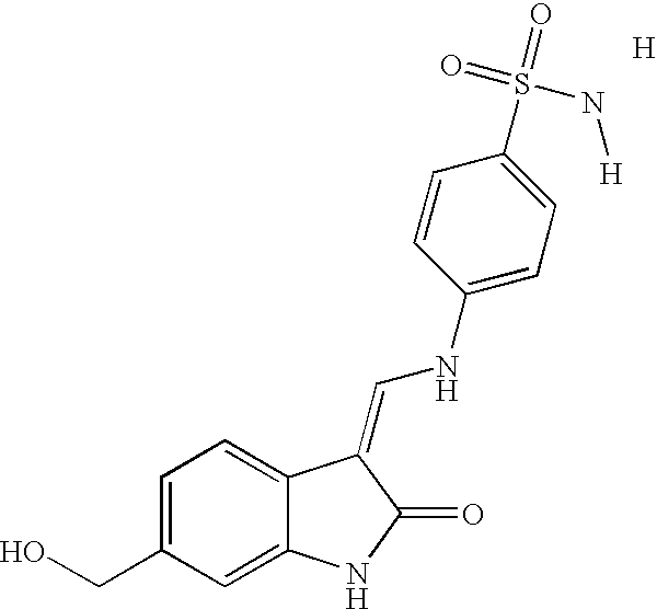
C1=C(CO)C=C2C(=C1)C(=CNC1=CC=C(S(=O)(=O)N[H])C=C1)C(=O)N2.[H]
